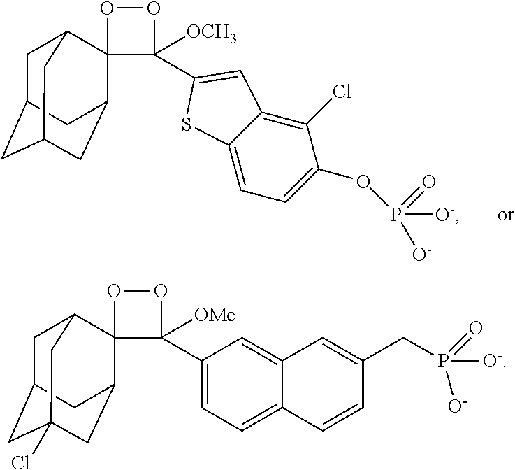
C1C2CC3CC(C4(C1C3)C([OCH3])(C1=CC3=C(Cl)C(OP([O-])(=O)[O-])=CC=C3S1)OO4)C2.C1C2CC3(Cl)CC(C4(C1C3)C([OMe])(C1=CC=C3C(=C1)C=C(CP([O-])([O-])=O)C=C3)OO4)C2
